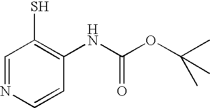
C1=NC=CC(NC(=O)OC(C)(C)C)=C1S
